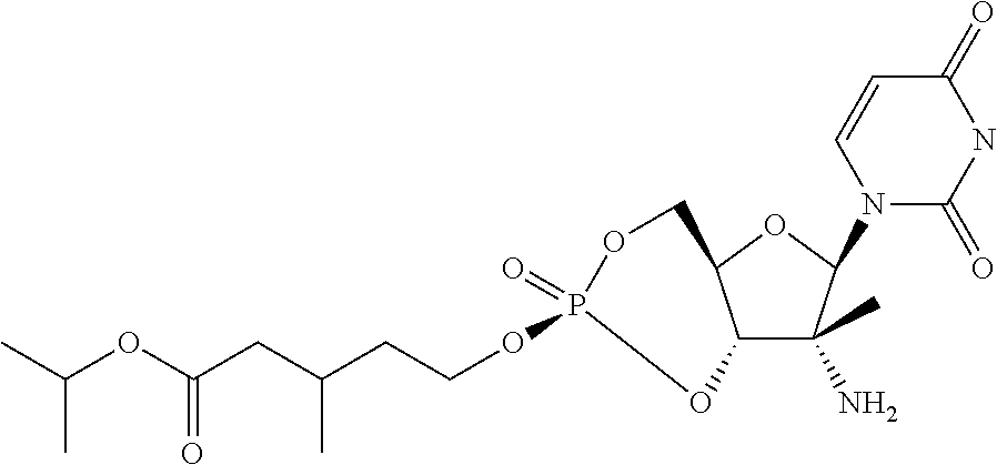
C12C(C)(N)C(N3C(=O)NC(=O)C=C3)OC1COP(=O)(OCCC(CC(OC(C)C)=O)C)O2
